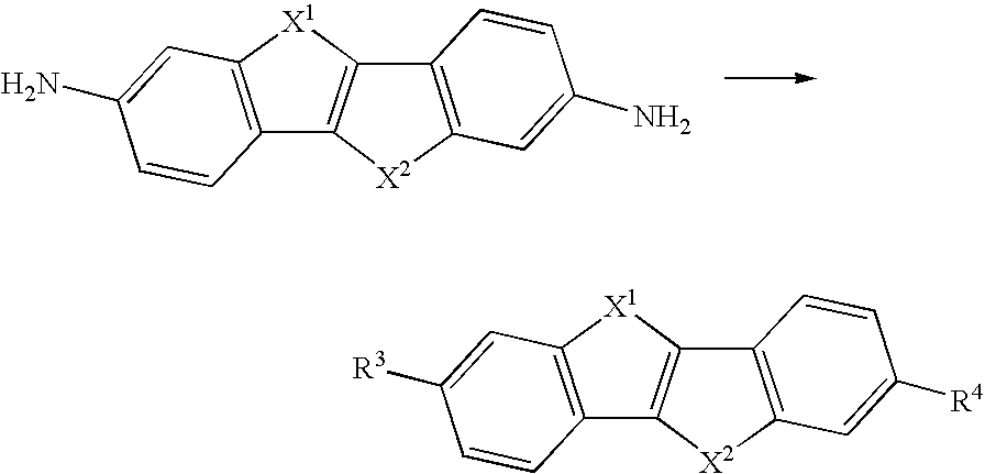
C1=CC2=C(C=C1N)[X1]C1=C2[X2]C2=C1C=CC(N)=C2.C1=CC2=C(C=C1[R3])[X1]C1=C2[X2]C2=C1C=CC([R4])=C2
